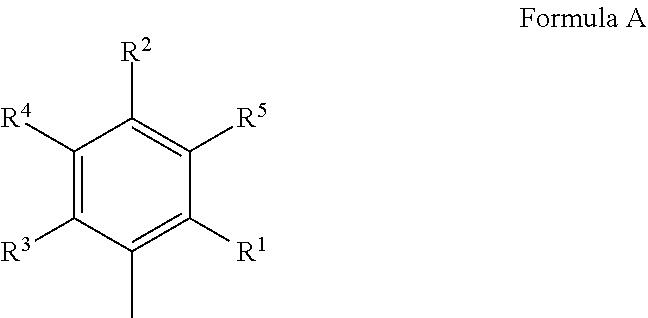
C1([R4])=C([R3])C(C)=C([R1])C([R5])=C1[R2]
